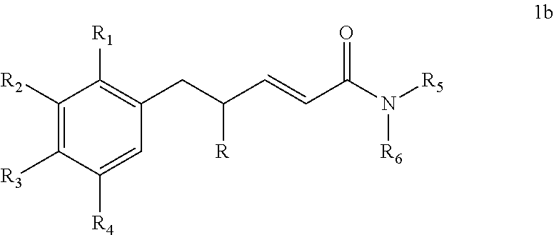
C1([R2])=C([R3])C([R4])=CC(CC([R])C=CC(N([R6])[R5])=O)=C1[R1]
